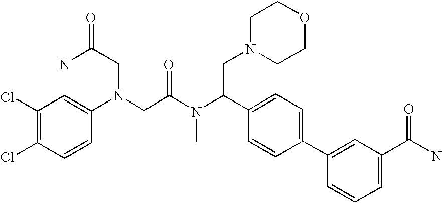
C1(Cl)=C(Cl)C=CC(N(CC(N(C(C2=CC=C(C3=CC(C(N)=O)=CC=C3)C=C2)CN2CCOCC2)C)=O)CC(N)=O)=C1
